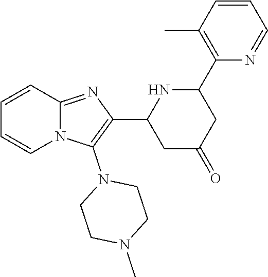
N12C(=NC(C3CC(=O)CC(C4=C(C)C=CC=N4)N3)=C1N1CCN(C)CC1)C=CC=C2
